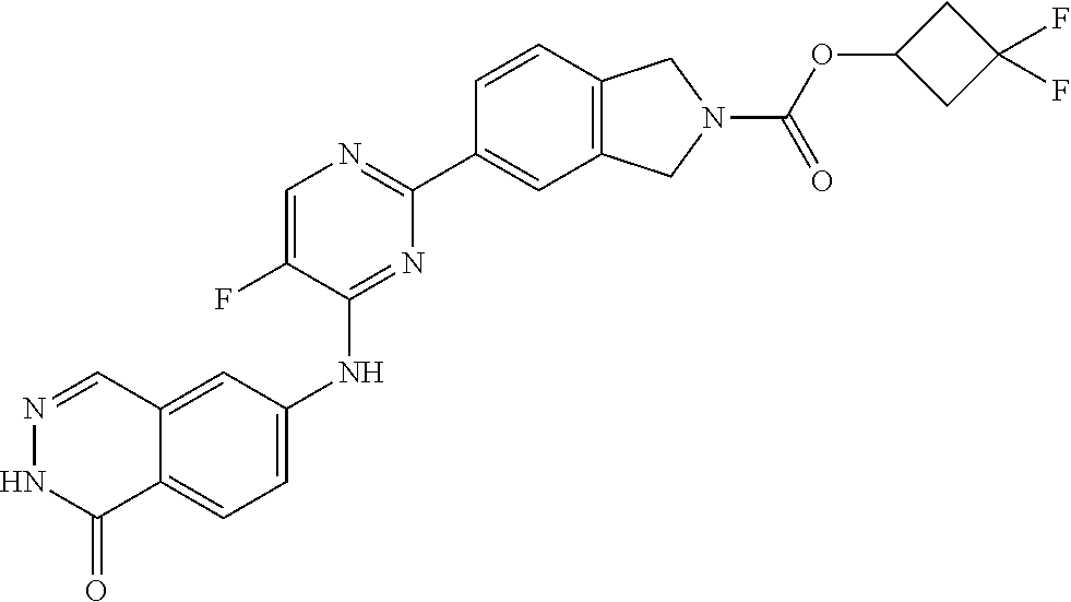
C12=CC=C(NC3=NC(C4=CC5=C(C=C4)CN(C(=O)OC4CC(F)(F)C4)C5)=NC=C3F)C=C1C=NNC2=O
